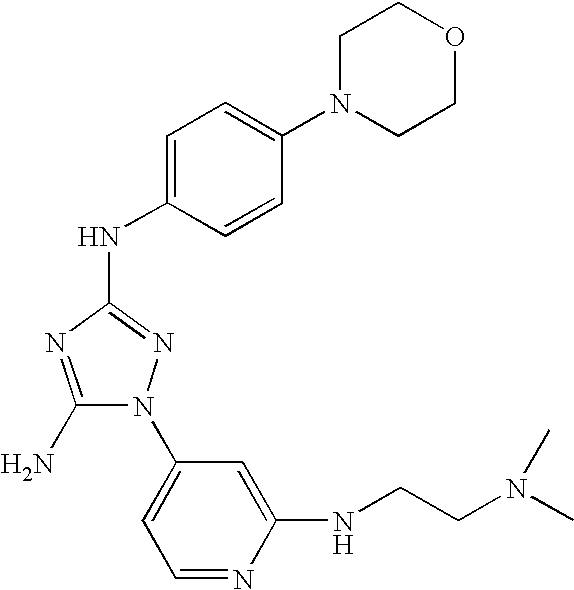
C1(N)=NC(NC2=CC=C(N3CCOCC3)C=C2)=NN1C1=CC=NC(NCCN(C)C)=C1
